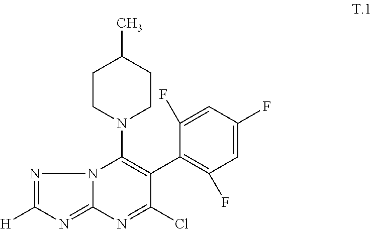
C1CN(C2=C(C3=C(F)C=C(F)C=C3F)C(Cl)=NC3=NC([H])=NN23)CCC1C
